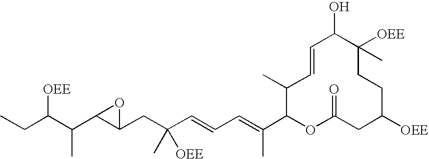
[OEE]C(C(C)C1C(CC([OEE])(C)C=CC=C(C)C2OC(=O)CC([OEE])CCC(C)([OEE])C(O)C=CC2C)O1)CC
